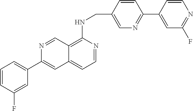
C1=CC(F)=CC(C2=CC3=CC=NC(NCC4=CN=C(C5=CC(F)=NC=C5)C=C4)=C3C=N2)=C1
